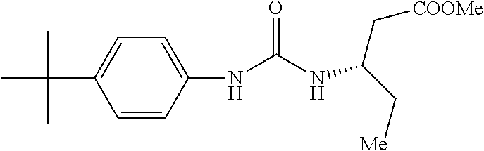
C1=CC(NC(NC(C[Me])C[COOMe])=O)=CC=C1C(C)(C)C
